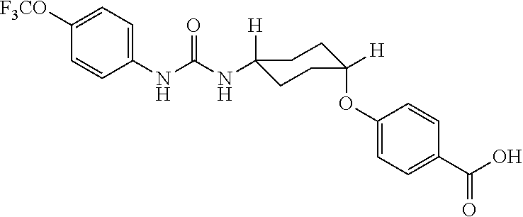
N(C(NC1([H])CCC(OC2=CC=C(C(O)=O)C=C2)([H])CC1)=O)C1=CC=C([F3CO])C=C1
